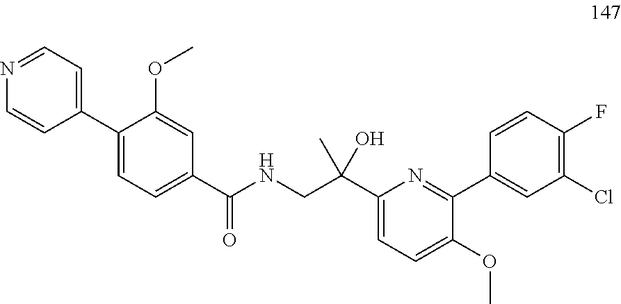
C1(C2=CC=NC=C2)=CC=C(C(NCC(C2=CC=C(OC)C(C3=CC(Cl)=C(F)C=C3)=N2)(O)C)=O)C=C1OC
